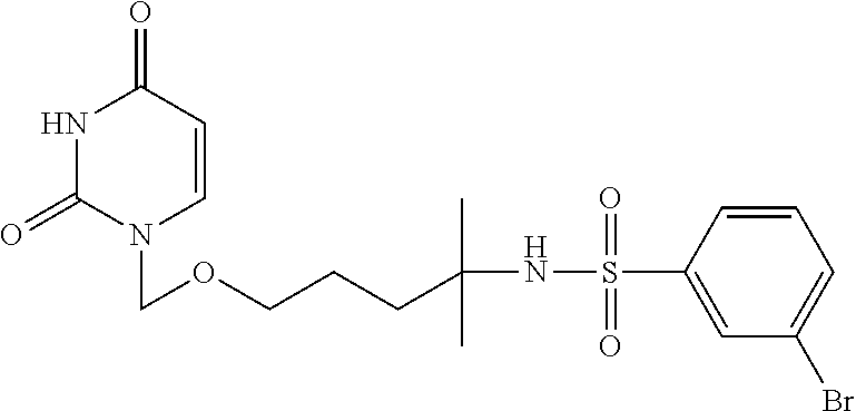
N1C(=O)N(COCCCC(NS(C2=CC(Br)=CC=C2)(=O)=O)(C)C)C=CC1=O
